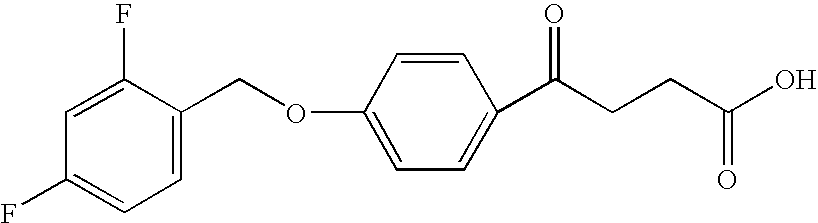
C1=C(OCC2=CC=C(F)C=C2F)C=CC(C(CCC(O)=O)=O)=C1
